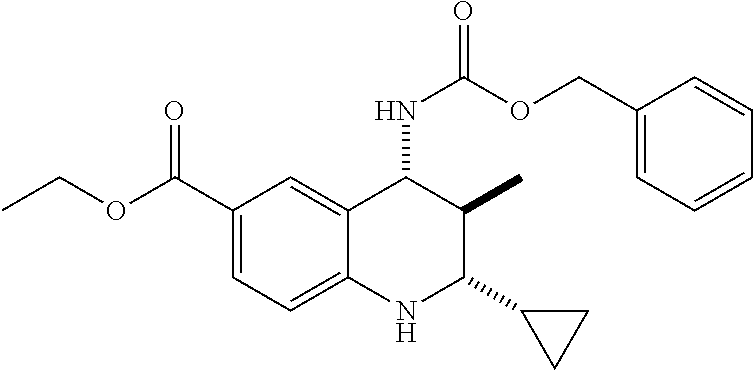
C1(C(=O)OCC)=CC=C2C(=C1)C(NC(=O)OCC1=CC=CC=C1)C(C)C(C1CC1)N2
